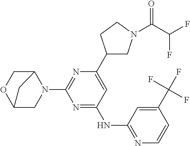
N1=C(NC2=NC=CC(C(F)(F)F)=C2)C=C(C2CN(C(C(F)F)=O)CC2)N=C1N1C2COC(C1)C2
